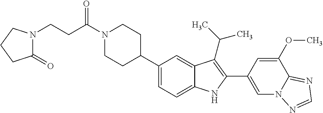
C(N1CCC(C2=CC=C3C(=C2)C(C(C)C)=C(C2=CN4C(=NC=N4)C(OC)=C2)N3)CC1)(=O)CCN1C(=O)CCC1
